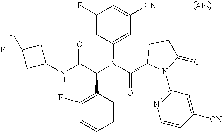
C1=CC(C(C(NC2CC(F)(F)C2)=O)N(C(=O)C2N(C3=NC=CC([CN])=C3)C(=O)CC2)C2=CC([CN])=CC(F)=C2)=C(F)C=C1
